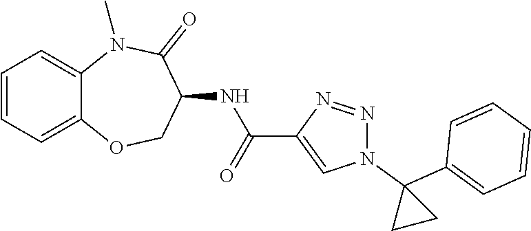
C12=CC=CC=C1N(C)C(=O)C(NC(C1=CN(C3(C4=CC=CC=C4)CC3)N=N1)=O)CO2
